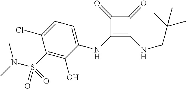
C1(=O)C(NC2=CC=C(Cl)C(S(=O)(N(C)C)=O)=C2O)=C(NCC(C)(C)C)C1=O
